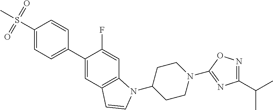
C1(C2=CC=C(S(C)(=O)=O)C=C2)=CC2=C(C=C1F)N(C1CCN(C3=NC(C(C)C)=NO3)CC1)C=C2
